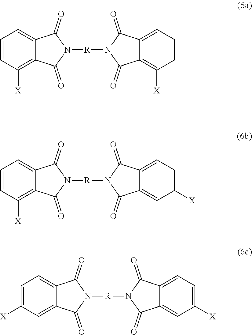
C12=CC=CC([X])=C1C(=O)N([R]N1C(=O)C3=C([X])C=CC=C3C1=O)C2=O.C12=CC=CC([X])=C1C(=O)N([R]N1C(=O)C3=CC([X])=CC=C3C1=O)C2=O.C12=CC=C([X])C=C1C(=O)N([R]N1C(=O)C3=CC([X])=CC=C3C1=O)C2=O
